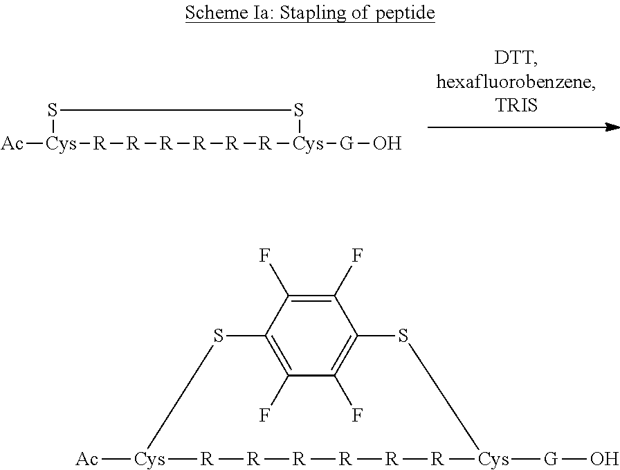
[Ac][Cys]1[R][R][R][R][R][R][Cys]([G]O)SS1.[Ac][Cys]1[R][R][R][R][R][R][Cys]([G]O)SC2=C(F)C(F)=C(C(F)=C2F)S1
